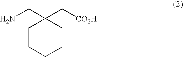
C1CCCCC1(CN)C[CO2H]
